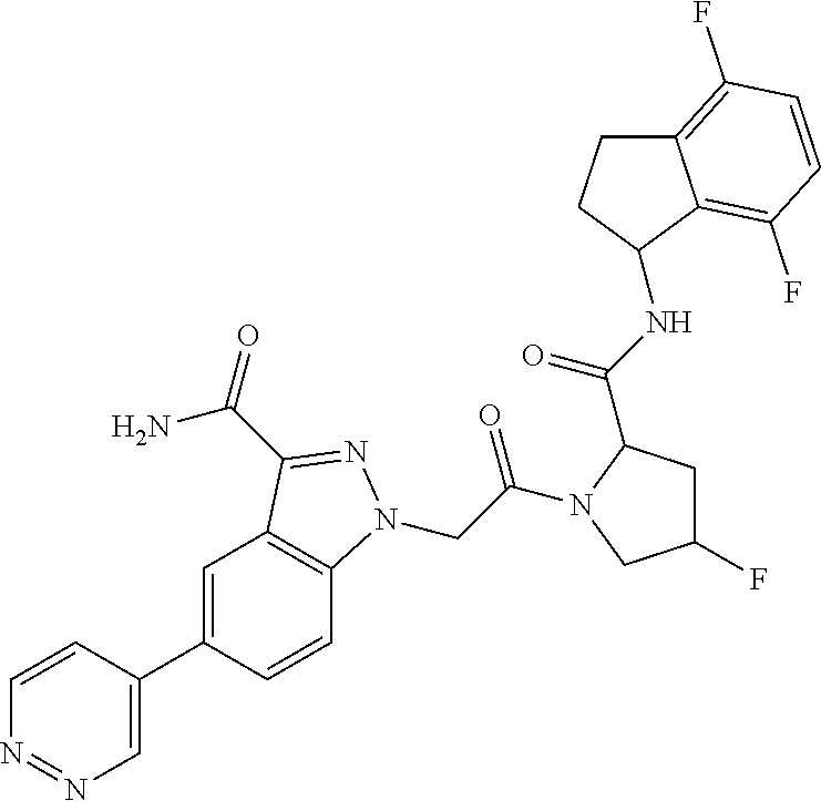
C1=C(C2=CC3=C(C=C2)N(CC(=O)N2C(C(=O)NC4CCC5=C(F)C=CC(F)=C54)CC(F)C2)N=C3C(=O)N)C=CN=N1
